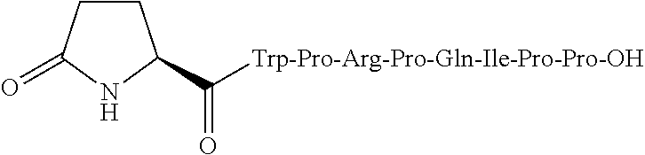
C1CC(C(=O)[Trp-Pro-Arg-Pro-Gln-Ile-Pro-Pro-OH])NC1=O
